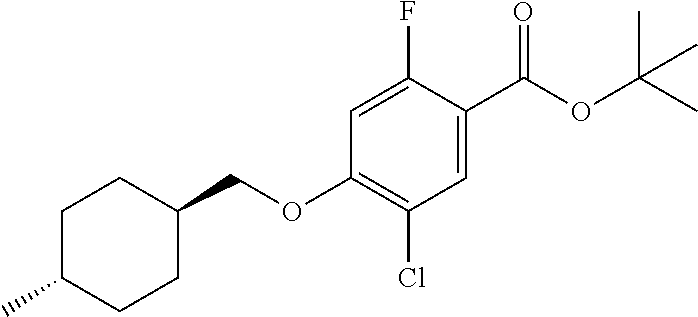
C1=C(F)C(C(OC(C)(C)C)=O)=CC(Cl)=C1OCC1CCC(C)CC1
